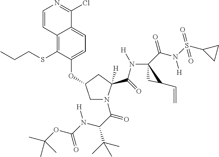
C12=C(SCCC)C(OC3CN(C(C(C(C)(C)C)N([H])C(OC(C)(C)C)=O)=O)C(C(=O)N([H])C4(C(N(S(C5CC5)(=O)=O)[H])=O)CC4C=C)([H])C3)=CC=C1C(Cl)=NC=C2
